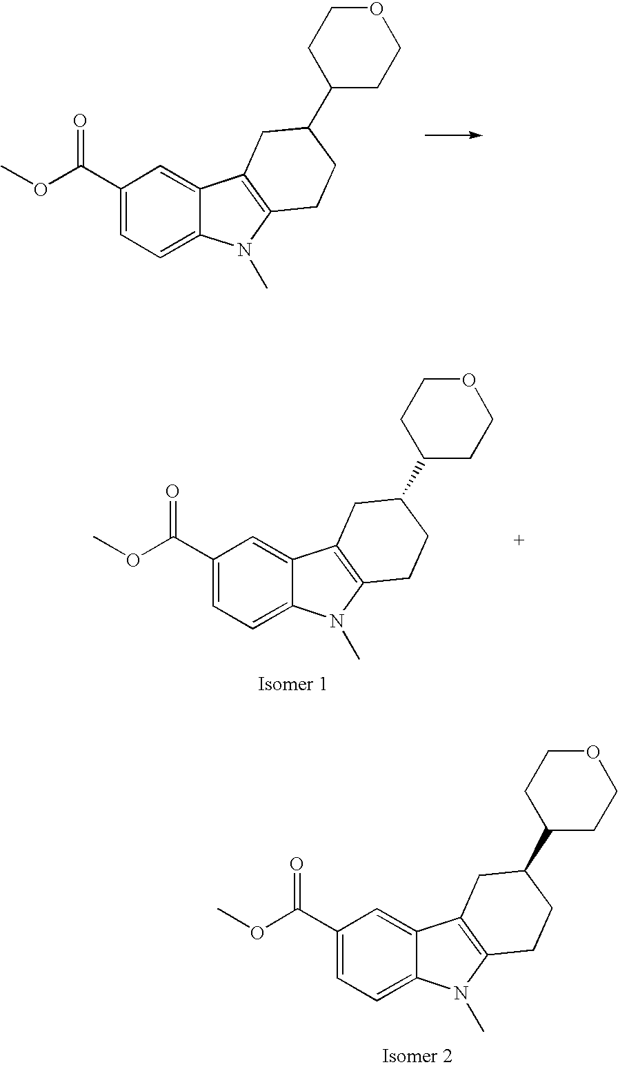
C1(C(OC)=O)=CC=C2C(=C1)C1=C(N2C)CCC(C2CCOCC2)C1.C1(C(OC)=O)=CC=C2C(=C1)C1=C(N2C)CCC(C2CCOCC2)C1.C1(C(OC)=O)=CC=C2C(=C1)C1=C(N2C)CCC(C2CCOCC2)C1
